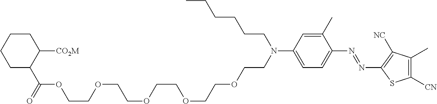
C1(C)=CC(N(CCOCCOCCOCCOCCOC(C2C([CO2M])CCCC2)=O)CCCCCC)=CC=C1N=NC1=C([NC])C(C)=C([CN])S1
